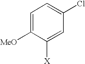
C1=C([MeO])C([X])=CC(Cl)=C1
